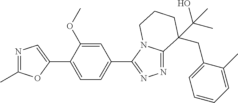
N1=C(C)OC(C2=CC=C(C3=NN=C4N3CCCC4(CC3=CC=CC=C3C)C(O)(C)C)C=C2OC)=C1
